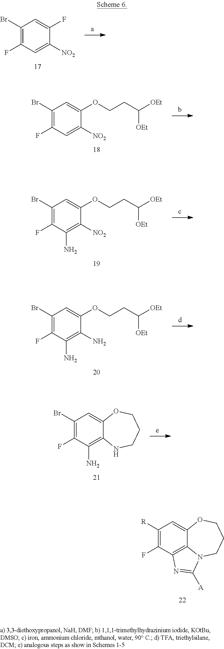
C1(Br)=C(F)C=C([NO2])C(F)=C1.C1(Br)=C(F)C=C([NO2])C(OCCC([OEt])[OEt])=C1.C1(Br)=C(F)C(N)=C([NO2])C(OCCC([OEt])[OEt])=C1.C1(Br)=C(F)C(N)=C(N)C(OCCC([OEt])[OEt])=C1.C1(Br)=C(F)C(N)=C2C(=C1)OCCCN2.C1([R])=C(F)C2=C3C(=C1)OCCCN3C([A])=N2
